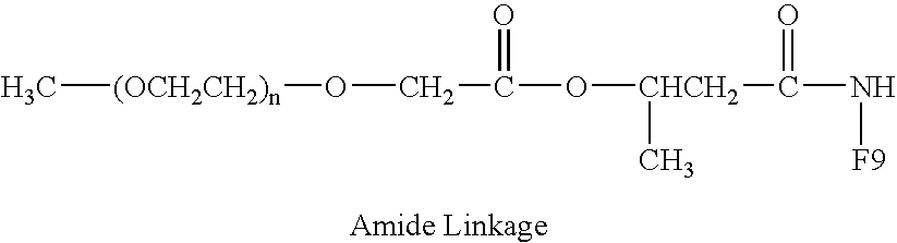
C[(OCH2CH2)n]OCC(=O)O[CHCH2](C(=O)N[F9])C
